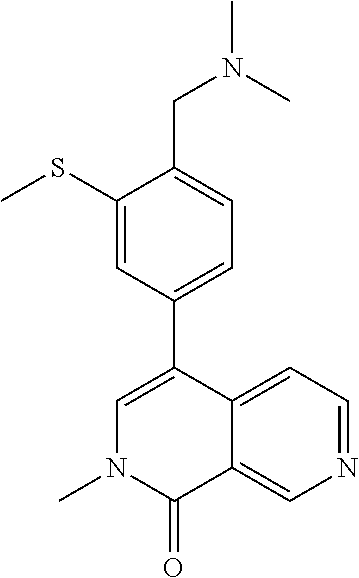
N1(C)C(=O)C2=CN=CC=C2C(C2=CC=C(CN(C)C)C(SC)=C2)=C1
